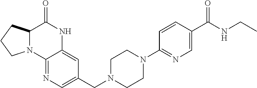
C1(CN2CCN(C3=NC=C(C(NCC)=O)C=C3)CC2)=CN=C2C(=C1)NC(=O)C1N2CCC1
